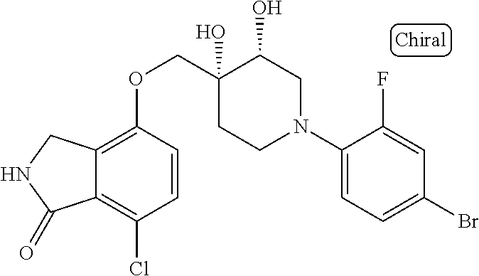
C1(N2CC(O)C(O)(COC3=C4C(=C(Cl)C=C3)C(=O)NC4)CC2)=CC=C(Br)C=C1F
